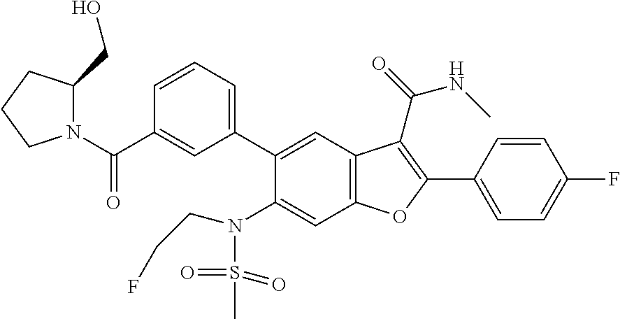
C1=CC=C(C2=CC3=C(C=C2N(S(C)(=O)=O)CCF)OC(C2=CC=C(F)C=C2)=C3C(NC)=O)C=C1C(N1C(CO)CCC1)=O
